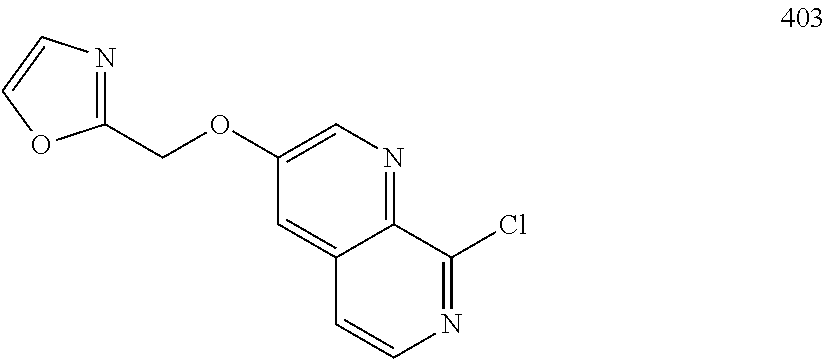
C12=NC=C(OCC3=NC=CO3)C=C1C=CN=C2Cl
